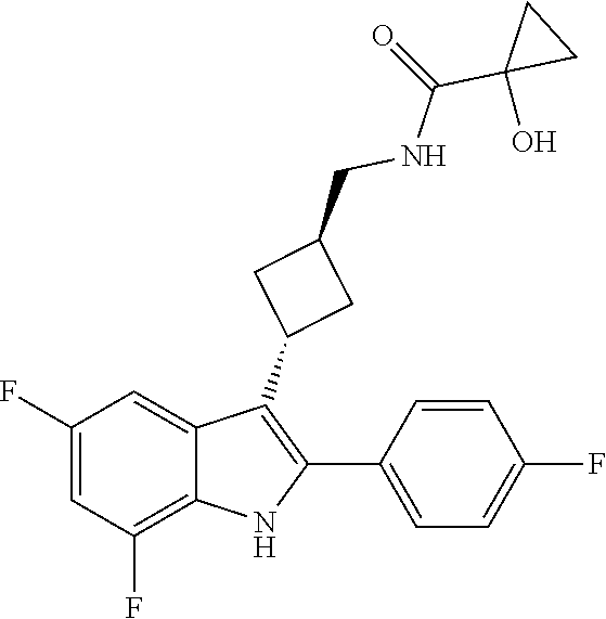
O=C(NCC1CC(C2=C(C3=CC=C(F)C=C3)NC3=C(F)C=C(F)C=C23)C1)C1(O)CC1
